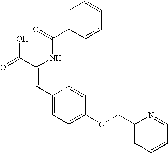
C1=C(C(=O)NC(C(=O)O)=CC2=CC=C(OCC3=CC=CC=N3)C=C2)C=CC=C1
